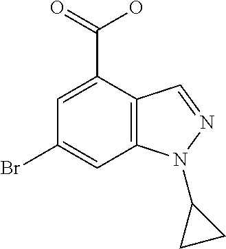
C1(Br)=CC2=C(C(C(=O)O)=C1)C=NN2C1CC1
